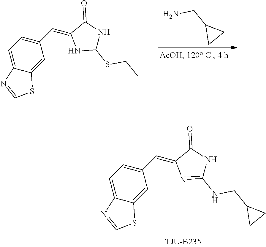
NCC1CC1.C1=C2C(=CC(C=C3NC(SCC)NC3=O)=C1)SC=N2.C1=C2C(=CC(C=C3N=C(NCC4CC4)NC3=O)=C1)SC=N2
